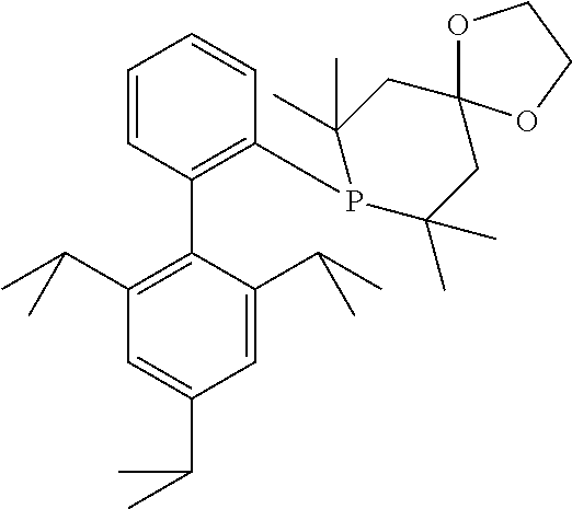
C1=CC(C2=C(C(C)C)C=C(C(C)C)C=C2C(C)C)=C(P2C(C)(C)CC3(CC2(C)C)OCCO3)C=C1
